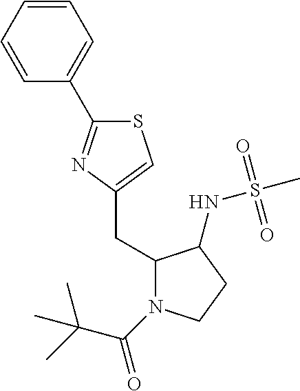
C1=CC=CC(C2=NC(CC3N(C(C(C)(C)C)=O)CCC3NS(C)(=O)=O)=CS2)=C1
